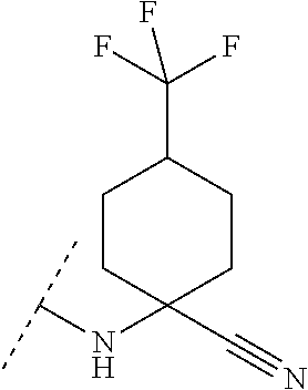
C(NC1(C#N)CCC(C(F)(F)F)CC1)(C)C
